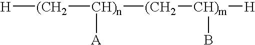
[CH)n]([(CH2][H])([(CH2][CH)m]([H])B)[A]
